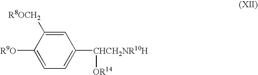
C1=C([R8OCH2])C([R9O])=CC=C1[CHCH2NR10H][OR14]
